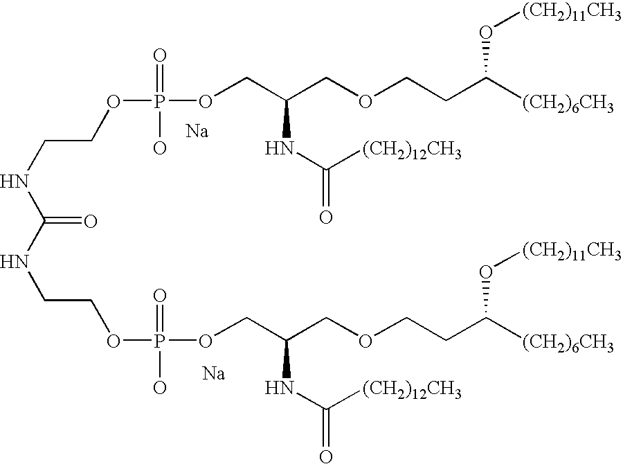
[Na].[Na].N(CCOP(OCC(COCCC([(CH2)6CH3])O[(CH2)11CH3])NC(=O)[(CH2)12CH3])(=O)O)C(=O)NCCOP(O)(=O)OCC(COCCC([(CH2)6CH3])O[(CH2)11CH3])NC(=O)[(CH2)12CH3]
